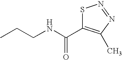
C(NCCC)(=O)C1=C(C)N=NS1
